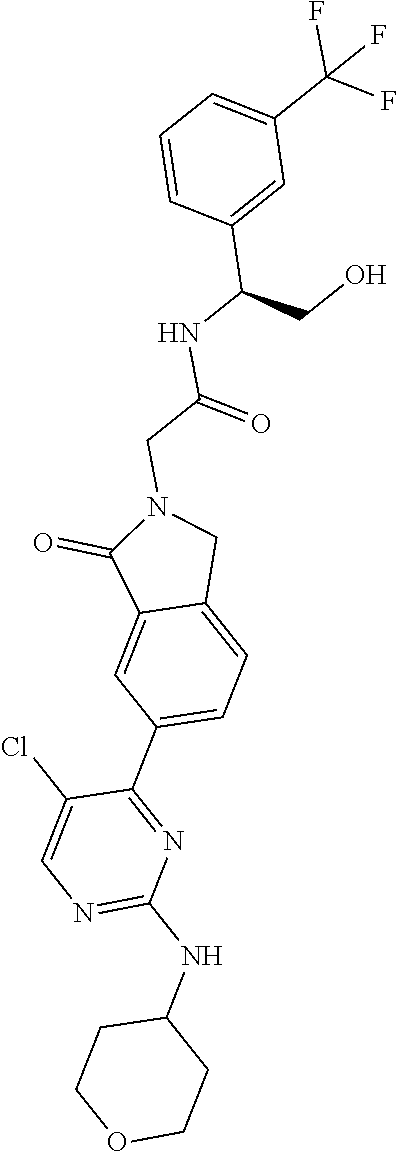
N1=C(NC2CCOCC2)N=C(C2=CC=C3C(=C2)C(=O)N(CC(=O)NC(CO)C2=CC(C(F)(F)F)=CC=C2)C3)C(Cl)=C1
